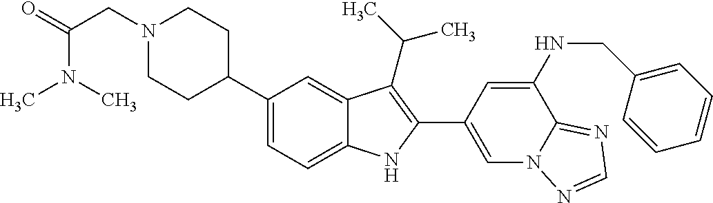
C1(C2CCN(CC(=O)N(C)C)CC2)=CC=C2C(=C1)C(C(C)C)=C(C1=CN3C(=NC=N3)C(NCC3=CC=CC=C3)=C1)N2
